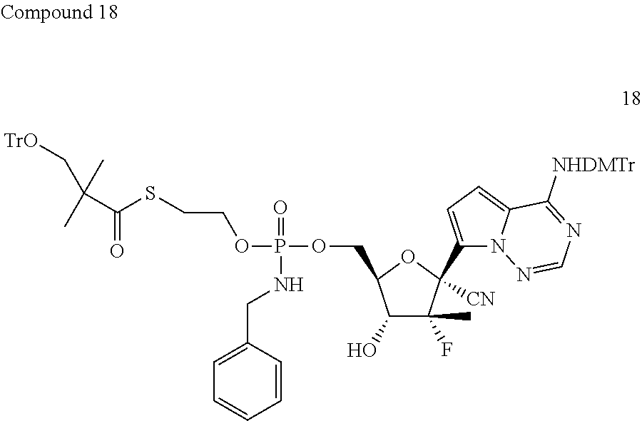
C1(O)C(F)(C)C(C2=CC=C3N2N=CN=C3[NHDMTr])([CN])OC1COP(=O)(OCCSC(=O)C(C)(C[TrO])C)NCC1=CC=CC=C1
